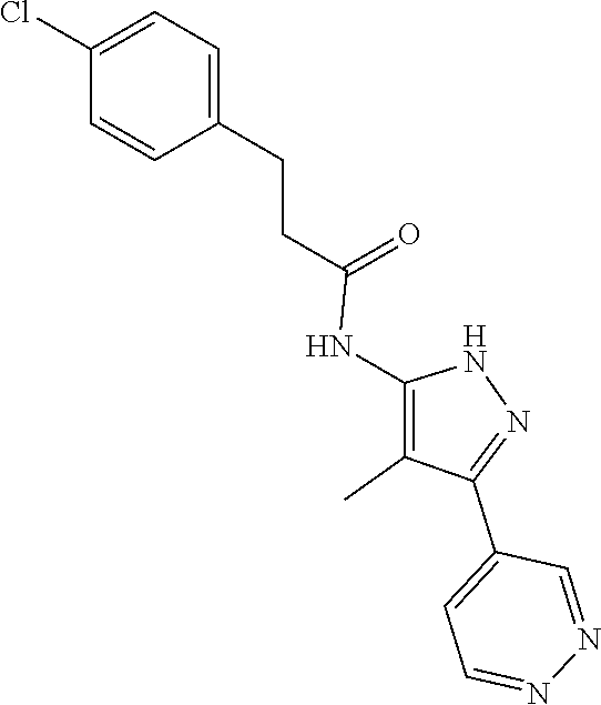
N1C(NC(CCC2=CC=C(Cl)C=C2)=O)=C(C)C(C2=CC=NN=C2)=N1
